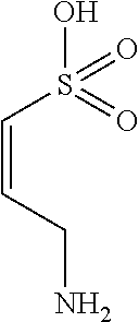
C(=CCN)S(=O)(=O)O
